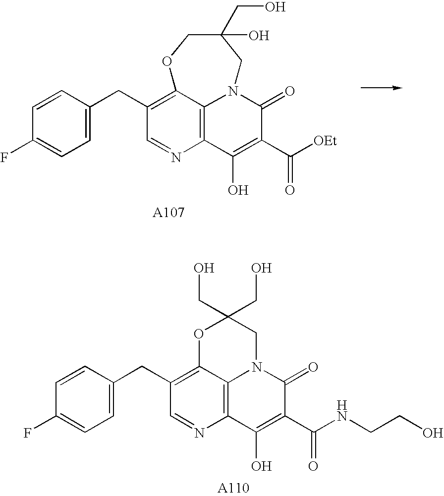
[A107].C1=NC2=C3C(=C1CC1=CC=C(F)C=C1)OCC(O)(CO)CN3C(=O)C(C([OEt])=O)=C2O.[A110].C1=NC2=C3C(=C1CC1=CC=C(F)C=C1)OC(CO)(CO)CN3C(=O)C(C(NCCO)=O)=C2O
